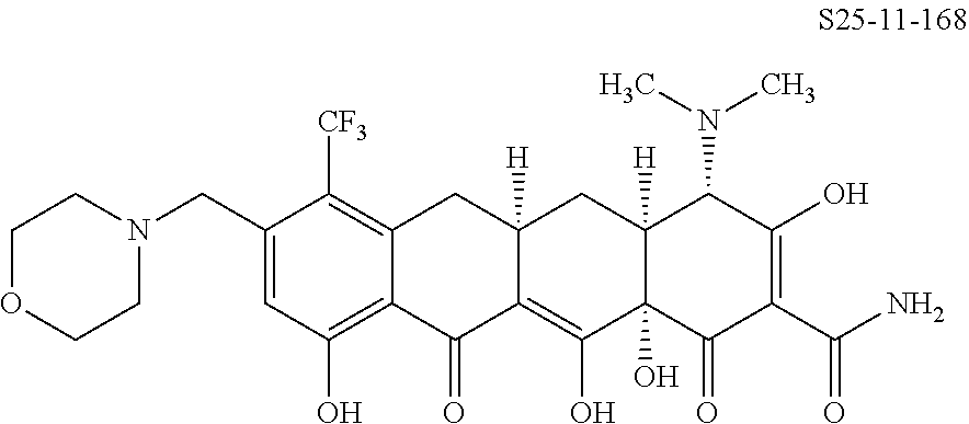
C1=C(CN2CCOCC2)C([CF3])=C2C(=C1O)C(=O)C1=C(O)C3(O)C([H])(CC1([H])C2)C(N(C)C)C(O)=C(C(N)=O)C3=O
